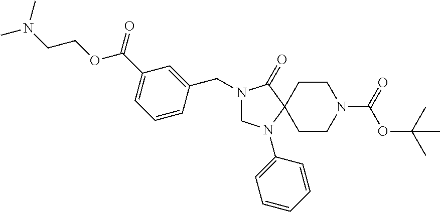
C1N(C2=CC=CC=C2)C2(C(=O)N1CC1=CC(C(OCCN(C)C)=O)=CC=C1)CCN(C(OC(C)(C)C)=O)CC2
